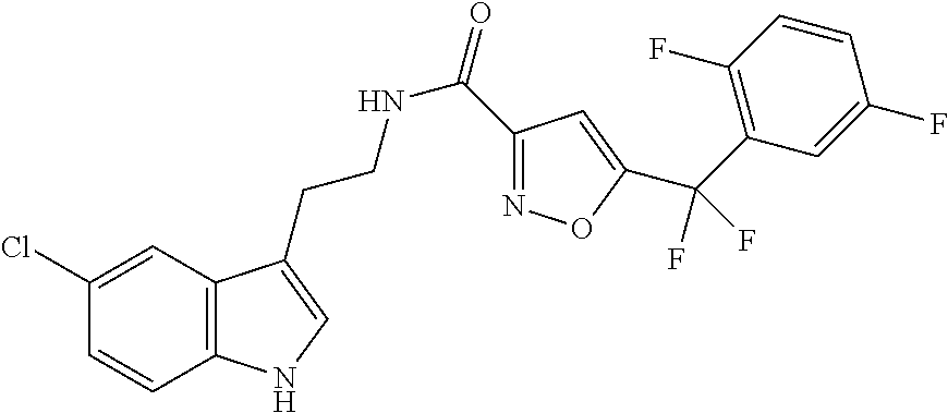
C12=C(C=C(Cl)C=C1)C(CCNC(=O)C1=NOC(C(C3=C(F)C=CC(F)=C3)(F)F)=C1)=CN2
